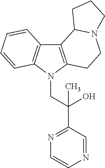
C12=C(N(CC(C3=NC=CN=C3)(O)C)C3=C1C=CC=C3)CCN1C2CCC1
